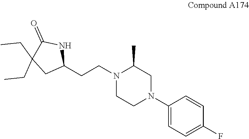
C1(N2CC(C)N(CCC3NC(=O)C(CC)(CC)C3)CC2)=CC=C(F)C=C1
